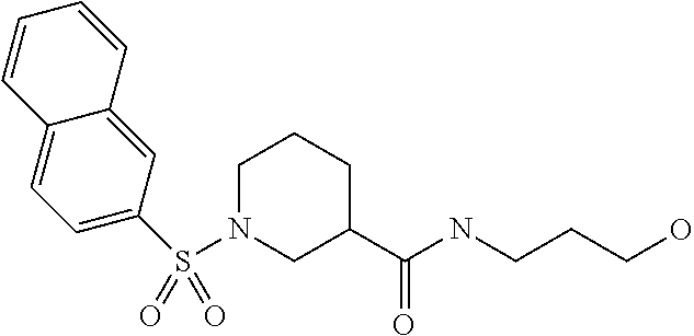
C1=C(S(N2CC(C(NCCCO)=O)CCC2)(=O)=O)C=C2C(=C1)C=CC=C2
